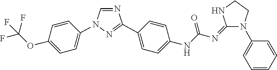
C1=NC(C2=CC=C(NC(N=C3NCCN3C3=CC=CC=C3)=O)C=C2)=NN1C1=CC=C(OC(F)(F)F)C=C1
